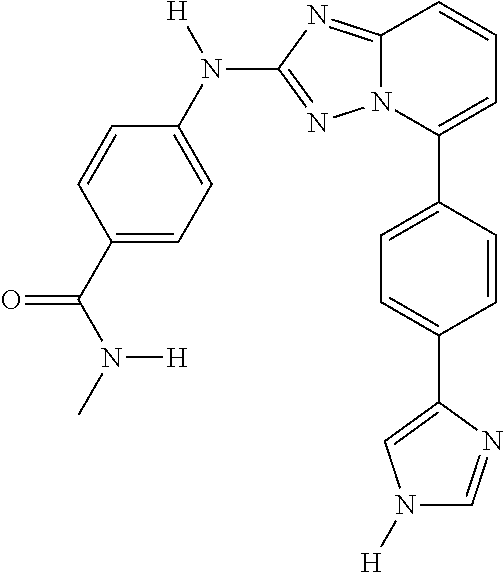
C1=C(C2=CC=CC3=NC(N(C4=CC=C(C(N(C)[H])=O)C=C4)[H])=NN23)C=CC(C2=CN([H])C=N2)=C1
